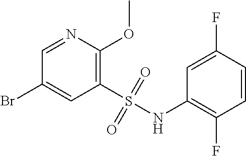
C1(S(=O)(=O)NC2=C(F)C=CC(F)=C2)=C(OC)N=CC(Br)=C1
